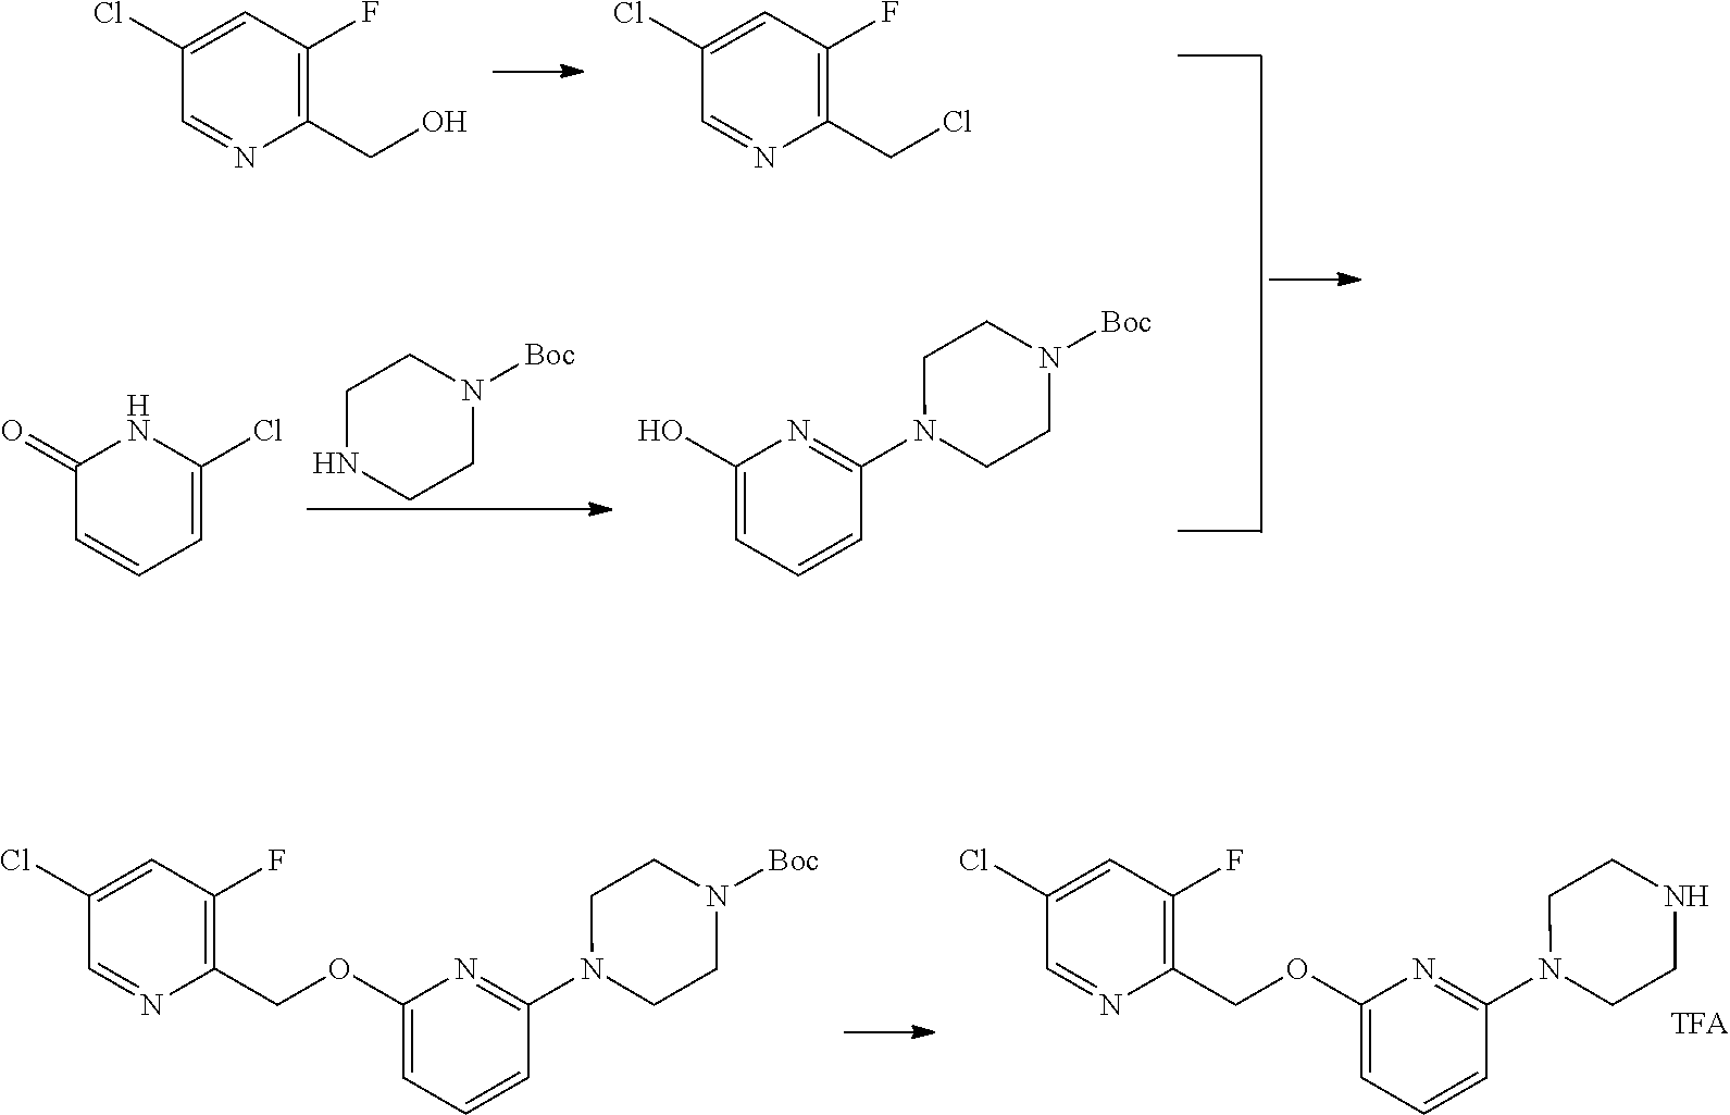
C1NCCN([Boc])C1.C1(=O)C=CC=C(Cl)N1.C1(O)=CC=CC(N2CCN([Boc])CC2)=N1.C1(Cl)=CC(F)=C(CO)N=C1.C1(Cl)=CC(F)=C(CCl)N=C1.C1(Cl)=CC(F)=C(COC2=CC=CC(N3CCNCC3)=N2)N=C1.C1(Cl)=CC(F)=C(COC2=CC=CC(N3CCN([Boc])CC3)=N2)N=C1
